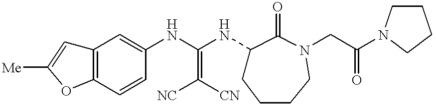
C12=C(C=CC(NC(NC3CCCCN(CC(N4CCCC4)=O)C3=O)=C([NC])[CN])=C1)OC([Me])=C2
